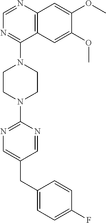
C12=C(N=CN=C1N1CCN(C3=NC=C(CC4=CC=C(F)C=C4)C=N3)CC1)C=C(OC)C(OC)=C2
